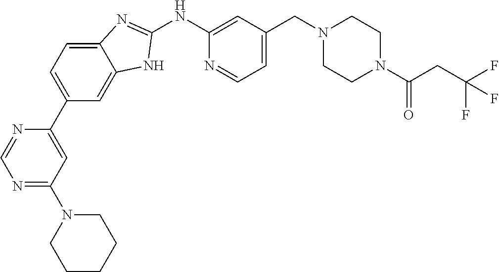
N1=C(N2CCCCC2)C=C(C2=CC=C3C(=C2)NC(NC2=CC(CN4CCN(C(CC(F)(F)F)=O)CC4)=CC=N2)=N3)N=C1
